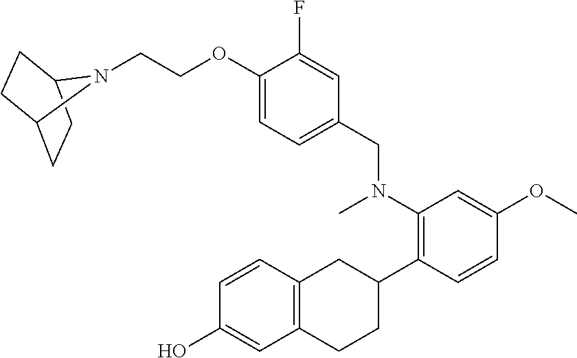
C(COC1=CC=C(CN(C2=C(C3CC4=C(CC3)C=C(O)C=C4)C=CC(OC)=C2)C)C=C1F)N1C2CCC1CC2
